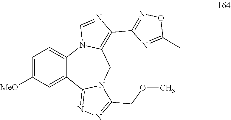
C1=C([MeO])C=C2C(=C1)N1C(=C(C3=NOC(C)=N3)N=C1)CN1C2=NN=C1COC
